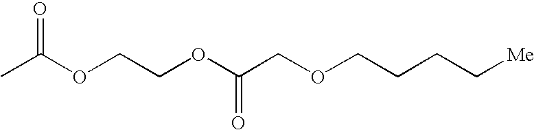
CC(OCCOC(COCCCC[Me])=O)=O
